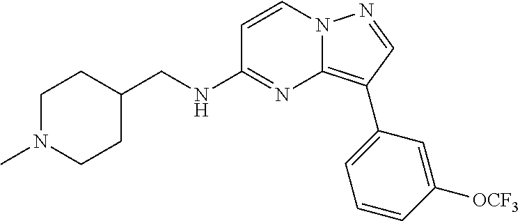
C1=CN2C(=C(C3=CC=CC([OCF3])=C3)C=N2)N=C1NCC1CCN(C)CC1
